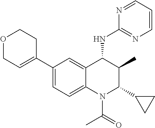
C1(C2=CCOCC2)=CC=C2C(=C1)C(NC1=NC=CC=N1)C(C)C(C1CC1)N2C(=O)C
